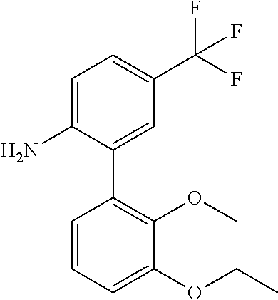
C1=C(N)C(C2=C(OC)C(OCC)=CC=C2)=CC(C(F)(F)F)=C1
